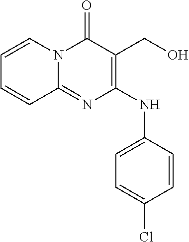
C1=C(Cl)C=CC(NC2=C(CO)C(=O)N3C(=N2)C=CC=C3)=C1
